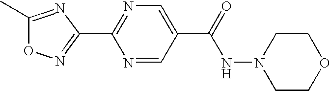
N1=CC(C(=O)NN2CCOCC2)=CN=C1C1=NOC(C)=N1
